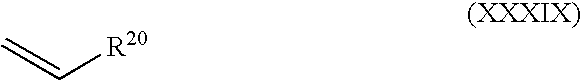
[R20]C=C
